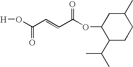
O(C(C=CC(OC1C(C(C)C)CCC(C)C1)=O)=O)[H]
